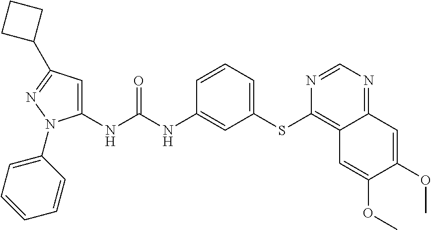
C1(NC(NC2=CC(SC3=C4C(=NC=N3)C=C(OC)C(OC)=C4)=CC=C2)=O)=CC(C2CCC2)=NN1C1=CC=CC=C1
